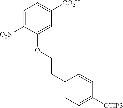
C1=C([O2N])C(OCCC2=CC=C([OTIPS])C=C2)=CC([CO2H])=C1
